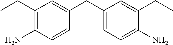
C1(CC)=C(N)C=CC(CC2=CC=C(N)C(CC)=C2)=C1
